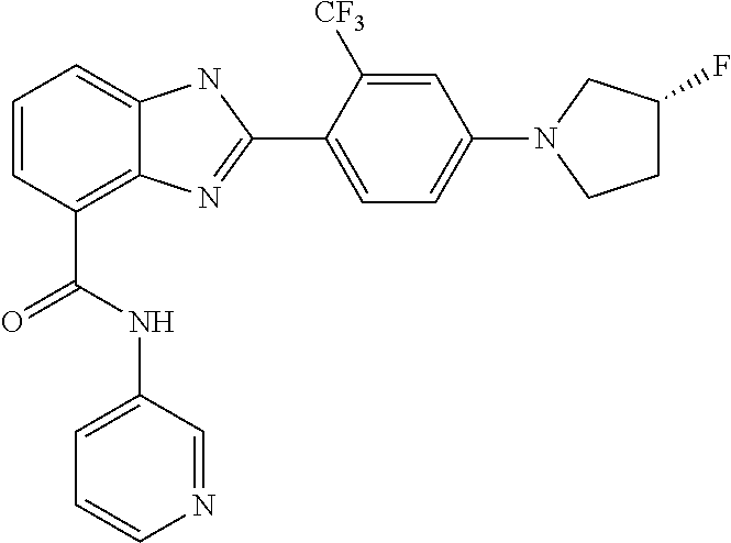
C1=CC(C(NC2=CC=CN=C2)=O)=C2C(=C1)NC(C1=CC=C(N3CCC(F)C3)C=C1[CF3])=N2
